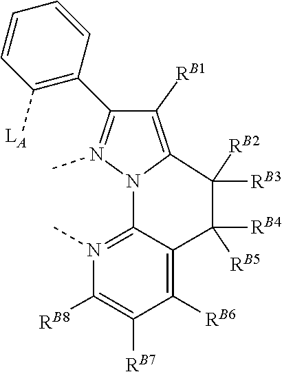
[RB2]C1([RB3])C2=C([RB1])C(C3=C([LA])C=CC=C3)=N(C)N2C2=N(C)C([RB8])=C([RB7])C([RB6])=C2C1([RB5])[RB4]
